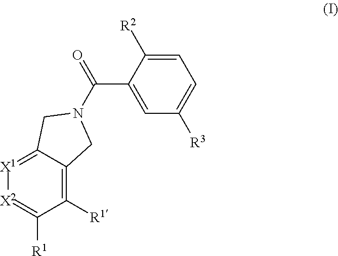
C1([R1])=C2C(=[X1][X2]=C1[R1])CN(C(=O)C1=CC([R3])=CC=C1[R2])C2
